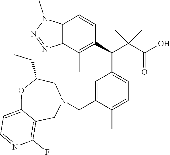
C1=C(CN2CC3=C(F)N=CC=C3OC(CC)C2)C(C)=CC=C1C(C(C(=O)O)(C)C)C1=C(C)C2=C(C=C1)N(C)N=N2
